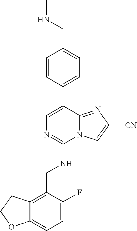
C12=CC=C(F)C(CNC3=NC=C(C4=CC=C(CNC)C=C4)C4=NC([CN])=CN34)=C1CCO2
